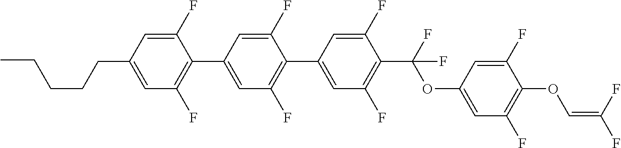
C1=C(C2=C(F)C=C(C3=C(F)C=C(CCCCC)C=C3F)C=C2F)C=C(F)C(C(F)(OC2=CC(F)=C(OC=C(F)F)C(F)=C2)F)=C1F
